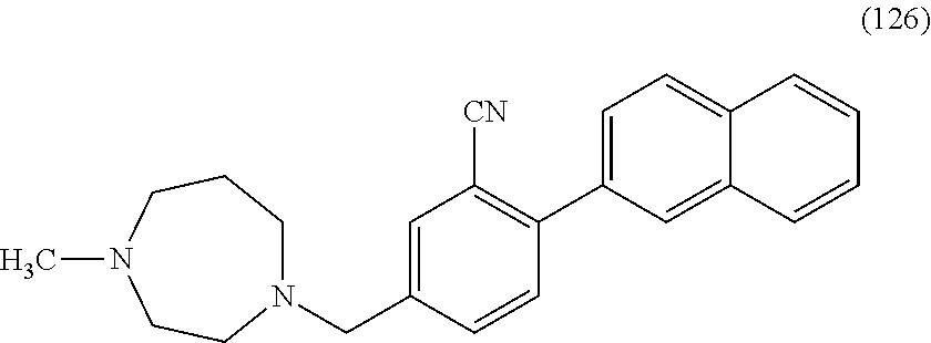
N1(CC2=CC([CN])=C(C3=CC=C4C(=C3)C=CC=C4)C=C2)CCCN(C)CC1
